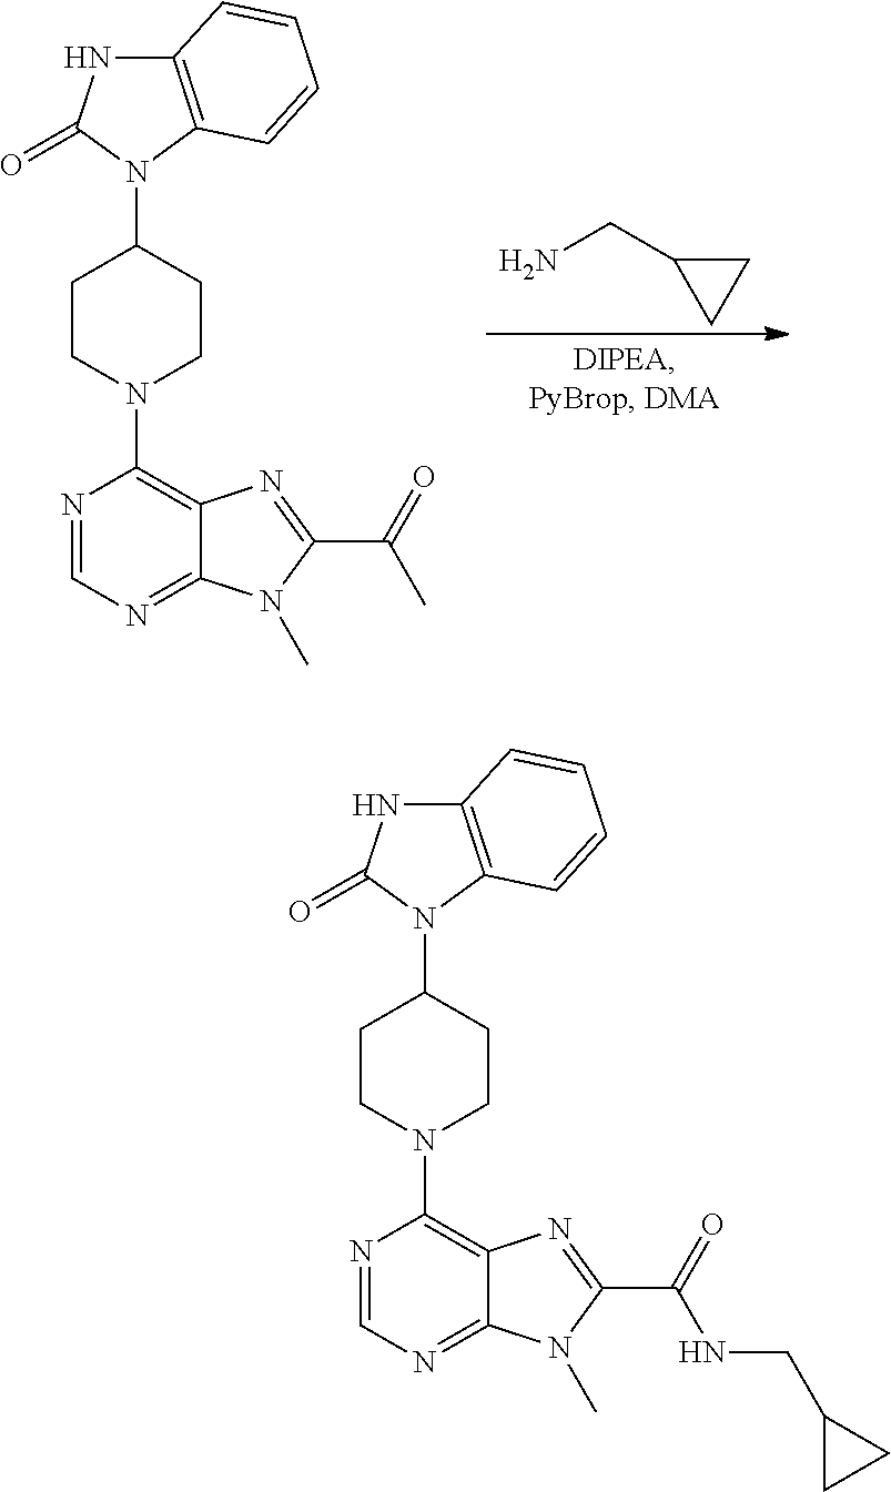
NCC1CC1.N1=CN=C2C(=C1N1CCC(N3C4=C(NC3=O)C=CC=C4)CC1)N=C(C(C)=O)N2C.N1=CN=C2C(=C1N1CCC(N3C4=C(NC3=O)C=CC=C4)CC1)N=C(C(NCC1CC1)=O)N2C
